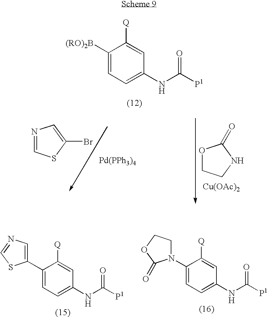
C1([(RO)2B])=CC=C(NC([P1])=O)C=C1[Q].N1=CSC(Br)=C1.[Pd(PPh3)4].O1CCNC1=O.[Cu(OAc)2].C1(C2=CN=CS2)=CC=C(NC([P1])=O)C=C1[Q].C1(N2CCOC2=O)=CC=C(NC([P1])=O)C=C1[Q]
